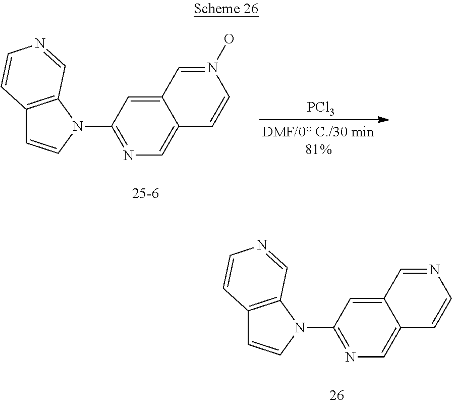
C12=C(N(C3=NC=C4C(=C3)C=N(O)C=C4)C=C1)C=NC=C2.[PCl3].C12=C(N(C3=NC=C4C(=C3)C=NC=C4)C=C1)C=NC=C2
